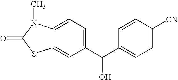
C12=CC(C(C3=CC=C([CN])C=C3)O)=CC=C1N(C)C(=O)S2
